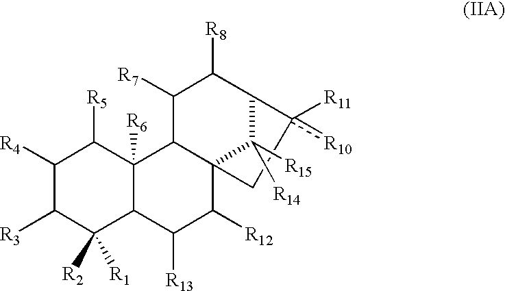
C1([R4])C([R3])C([R2])([R1])C2C([R6])(C1[R5])C1C3(C([R12])C2[R13])C([R15])([R14])C(C([R8])C1[R7])c([R10])([R11])C3
